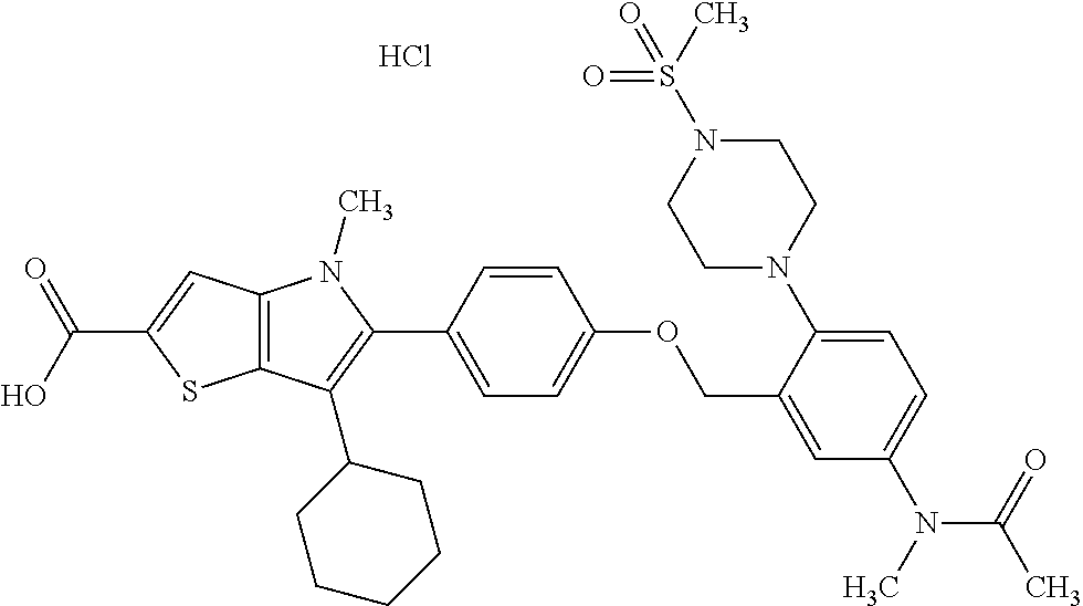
C12=C(C=C(C(O)=O)S1)N(C)C(C1=CC=C(OCC3=CC(N(C)C(=O)C)=CC=C3N3CCN(S(=O)(C)=O)CC3)C=C1)=C2C1CCCCC1.Cl
